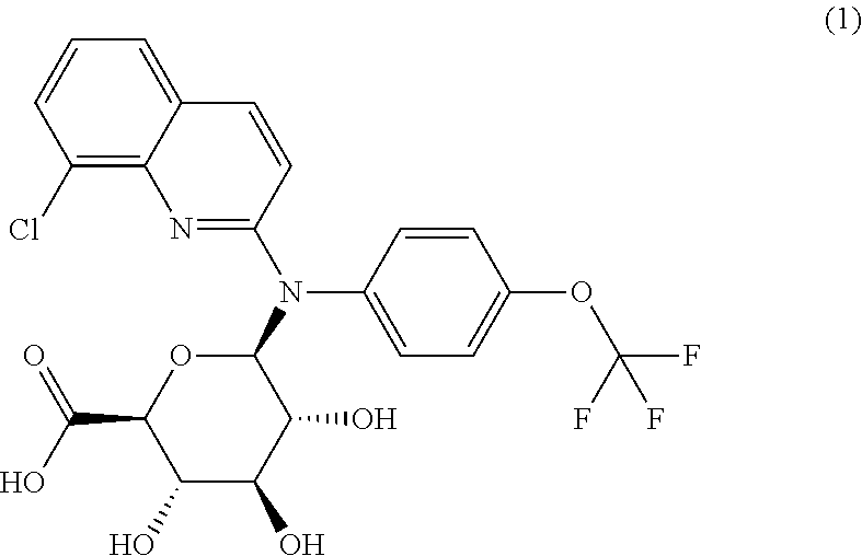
C1=CC(N(C2OC(C(O)=O)C(O)C(O)C2O)C2=NC3=C(Cl)C=CC=C3C=C2)=CC=C1OC(F)(F)F
